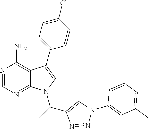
N1=CN=C2C(=C1N)C(C1=CC=C(Cl)C=C1)=CN2C(C1=CN(C2=CC(C)=CC=C2)N=N1)C
